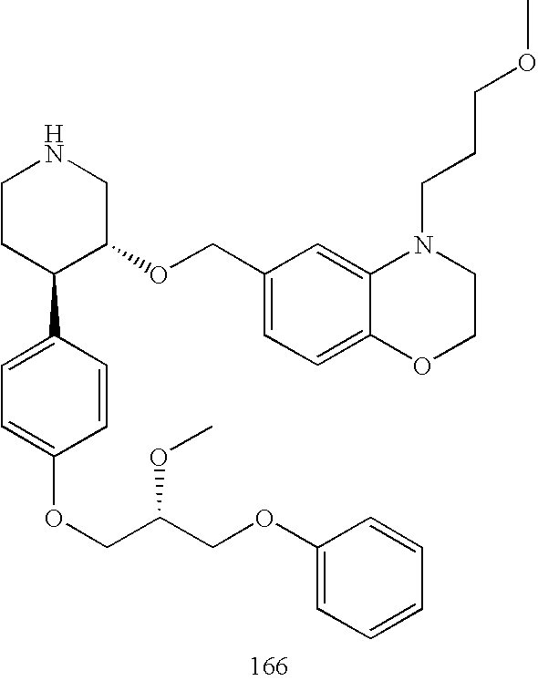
C1CC(C2=CC=C(OCC(COC3=CC=CC=C3)OC)C=C2)C(OCC2=CC=C3C(=C2)N(CCCOC)CCO3)CN1
